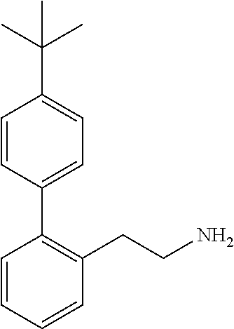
C1=CC(C2=C(CCN)C=CC=C2)=CC=C1C(C)(C)C
